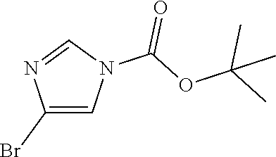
C1(Br)=CN(C(OC(C)(C)C)=O)C=N1
